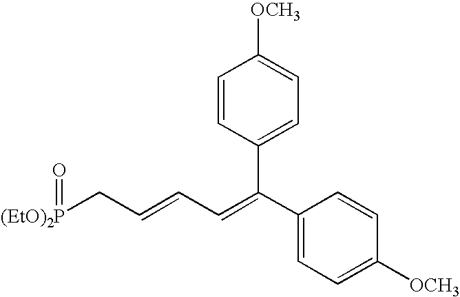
[(EtO)2P](CC=CC=C(C1=CC=C([OCH3])C=C1)C1=CC=C([OCH3])C=C1)=O
